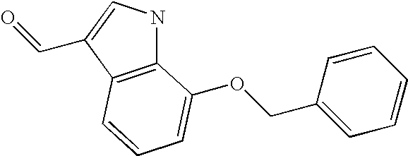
C12=C(C(C=O)=CN1)C=CC=C2OCC1=CC=CC=C1
